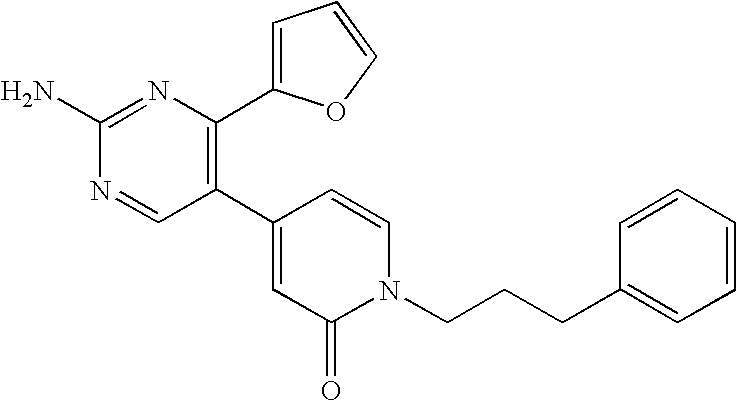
C1(C2=C(C3=CC=CO3)N=C(N)N=C2)=CC(=O)N(CCCC2=CC=CC=C2)C=C1
